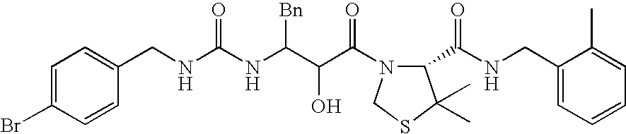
C1(CNC(NC(C(C(N2C(C(NCC3=CC=CC=C3C)=O)C(C)(C)SC2)=O)O)[Bn])=O)=CC=C(Br)C=C1
